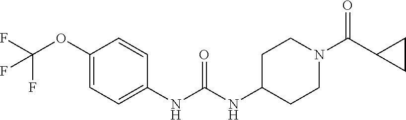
C1(NC(NC2CCN(C(C3CC3)=O)CC2)=O)=CC=C(OC(F)(F)F)C=C1
